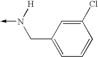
N(->C)([H])CC1=CC=CC(Cl)=C1
